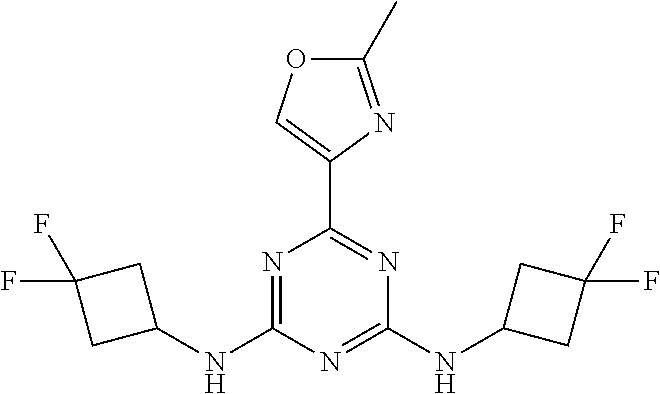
N1=C(NC2CC(F)(F)C2)N=C(NC2CC(F)(F)C2)N=C1C1=COC(C)=N1
